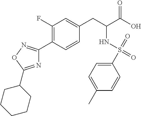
C1(F)=C(C2=NOC(C3CCCCC3)=N2)C=CC(CC(C(O)=O)NS(=O)(=O)C2=CC=C(C)C=C2)=C1
